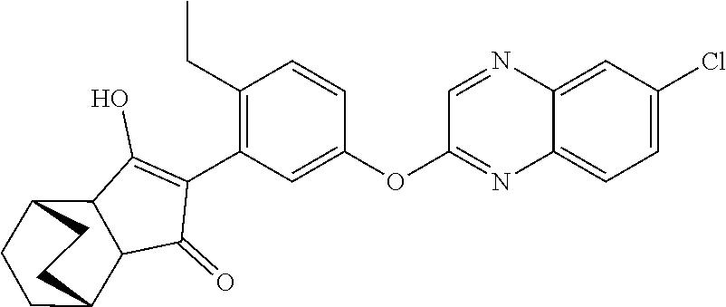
C1(=O)C(C2=C(CC)C=CC(OC3=NC4=CC=C(Cl)C=C4N=C3)=C2)=C(O)C2C1C1CCC2CC1
